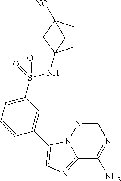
C12=NC=C(C3=CC(S(=O)(=O)NC45CCC([NC])(C4)C5)=CC=C3)N1N=CN=C2N
